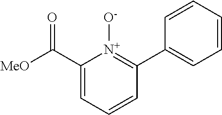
C1=CC=CC(C2=[N+]([O-])C(C([MeO])=O)=CC=C2)=C1
